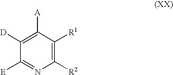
C1([R2])=C([R1])C([A])=C([D])C([E])=N1
